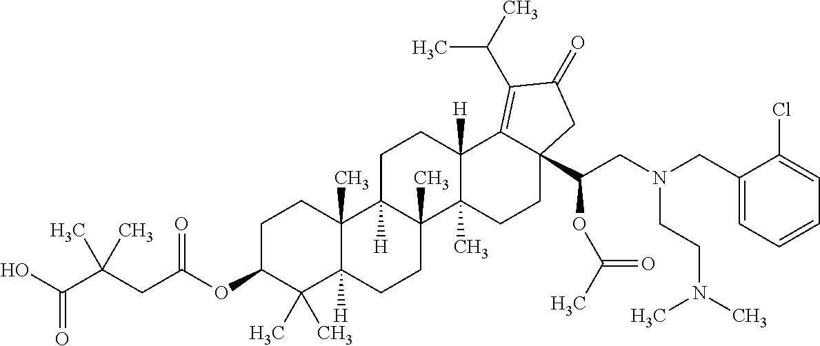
C1C(OC(CC(C(O)=O)(C)C)=O)C(C)(C)C2([H])C(C)(C1)C1([H])C(C)(CC2)C2(C)C([H])(CC1)C1=C(C(C)C)C(=O)CC1(C(CN(CC1=CC=CC=C1Cl)CCN(C)C)OC(C)=O)CC2
